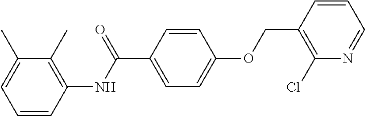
C1=CC(NC(C2=CC=C(OCC3=C(Cl)N=CC=C3)C=C2)=O)=C(C)C(C)=C1
